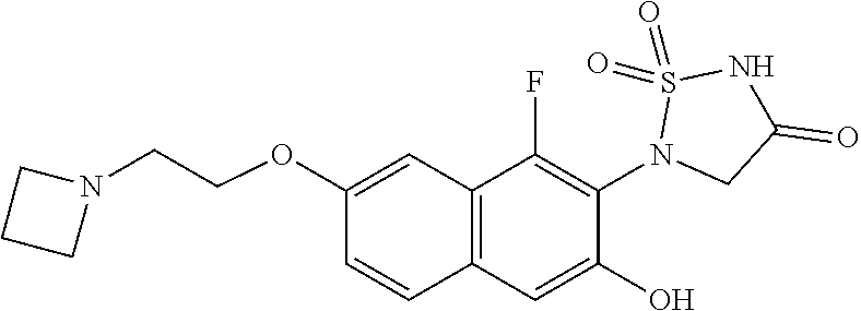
C12=C(C=C(O)C(N3CC(=O)NS3(=O)=O)=C1F)C=CC(OCCN1CCC1)=C2
